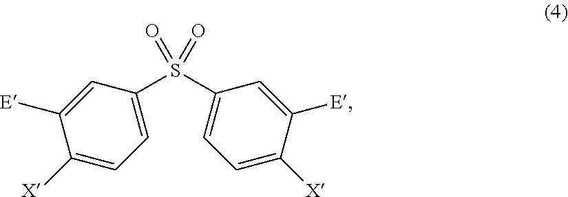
C1([X])=CC=C(S(C2=CC=C([X])C([E])=C2)(=O)=O)C=C1[E]
